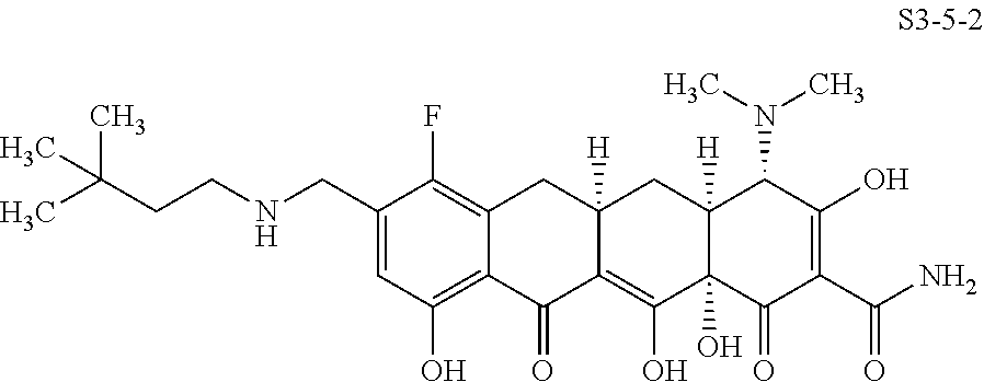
C(CNCC1=CC(O)=C2C(=C1F)CC1([H])C(=C(O)C3(O)C([H])(C1)C(N(C)C)C(O)=C(C(N)=O)C3=O)C2=O)C(C)(C)C
